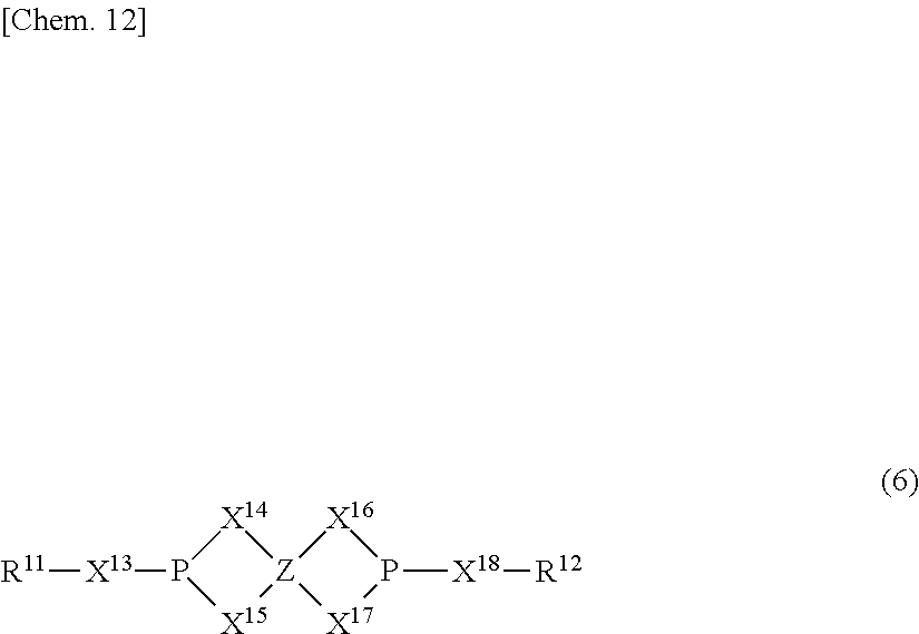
[R11][X13]P1[X15][Z]2([X14]1)[X17]P([X18][R12])[X16]2
